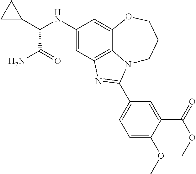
C1(NC(C2CC2)C(N)=O)=CC2=C3C(=C1)OCCCN3C(C1=CC=C(OC)C(C(OC)=O)=C1)=N2
